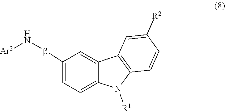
N([Ar2])bC1=CC=C2N([R1])C3=C(C2=C1)C=C([R2])C=C3
